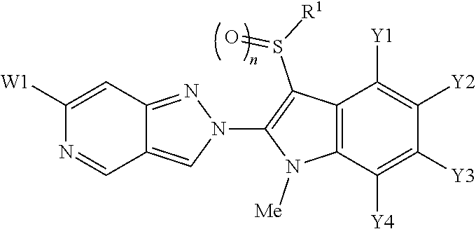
C12=CN(C3=C(S([R1])=O)C4=C(N3[Me])C([Y4])=C([Y3])C([Y2])=C4[Y1])N=C1C=C([W1])N=C2
